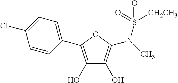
C1=CC(C2=C(O)C(O)=C(N(C)S(=O)([CH2CH3])=O)O2)=CC=C1Cl
